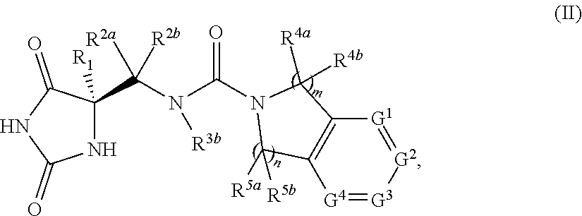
N1C(C(N(C(N2C([R5a])([R5b])C3=C(C2([R4a])[R4b])[G1]=[G2][G3]=[G4]3)=O)[R3b])([R2b])[R2a])([R1])C(=O)NC1=O
